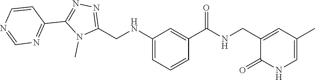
N1(C)C(CNC2=CC=CC(C(=O)NCC3=CC(C)=CNC3=O)=C2)=NN=C1C1=NC=NC=C1
